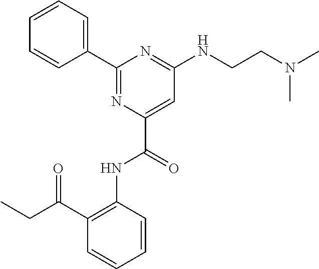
C1=CC=CC(C2=NC(C(=O)NC3=C(C(=O)CC)C=CC=C3)=CC(NCCN(C)C)=N2)=C1
